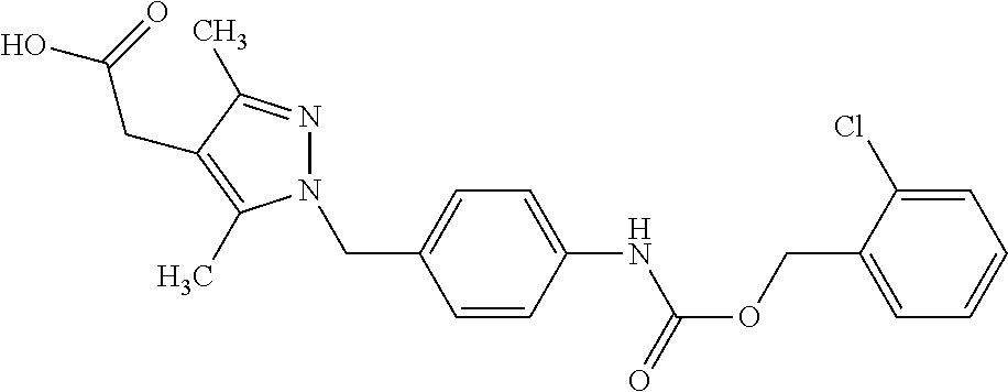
O=C(OCC1=CC=CC=C1Cl)NC1=CC=C(CN2N=C(C)C(CC(=O)O)=C2C)C=C1
